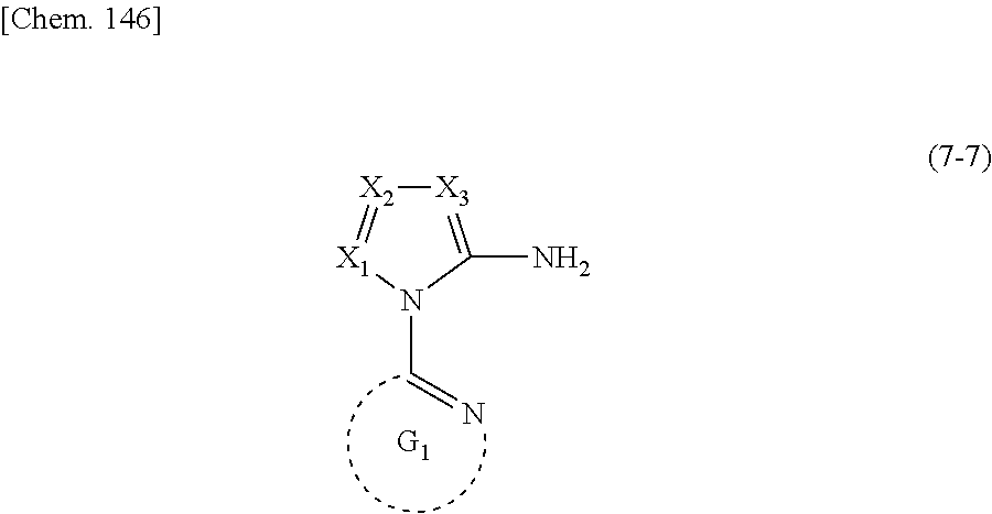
[X3]1=C(N)N(C=N)[X1]=[X2]1
